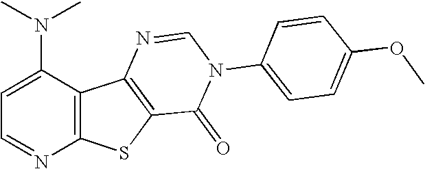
C1(N(C)C)=CC=NC2=C1C1=C(S2)C(=O)N(C2=CC=C(OC)C=C2)C=N1
